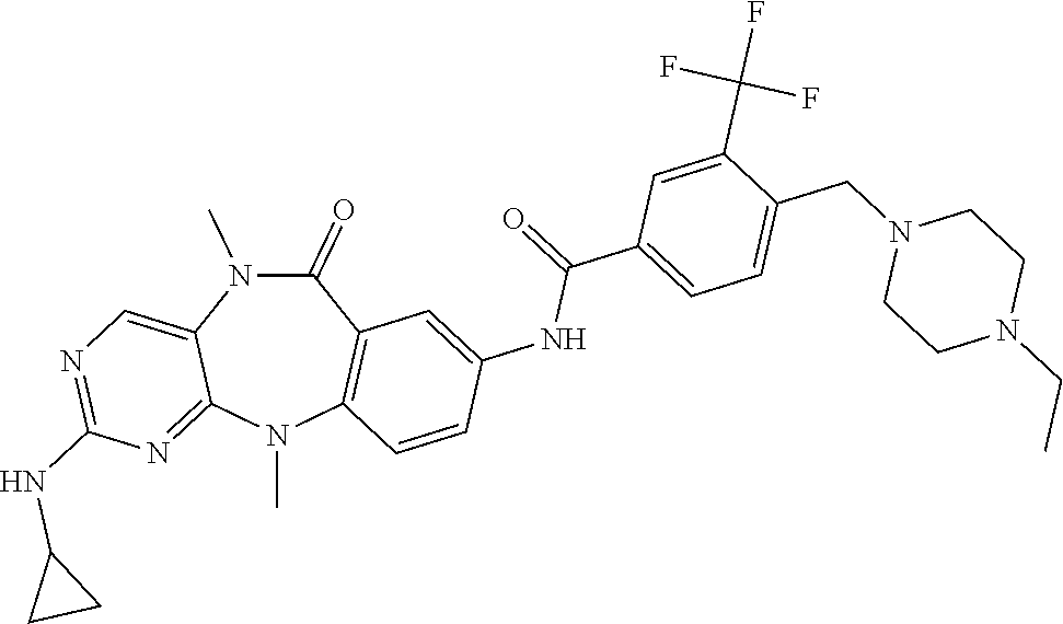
N1(C)C(=O)C2=C(N(C)C3=NC(NC4CC4)=NC=C13)C=CC(NC(=O)C1=CC=C(CN3CCN(CC)CC3)C(C(F)(F)F)=C1)=C2
